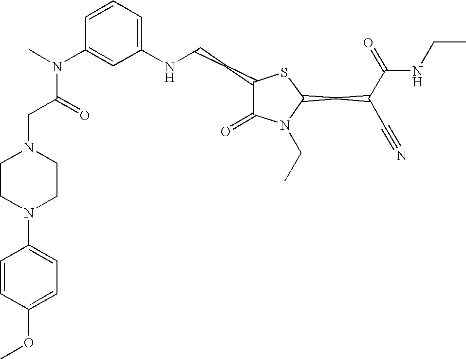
C1(NCCC2C(=O)N(CC)C(CC(C#N)C(=O)NCC)S2)=CC=CC(N(C(=O)CN2CCN(C3=CC=C(OC)C=C3)CC2)C)=C1
